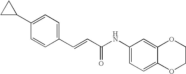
C1=C(C2CC2)C=CC(C=CC(NC2=CC=C3C(=C2)OCCO3)=O)=C1
